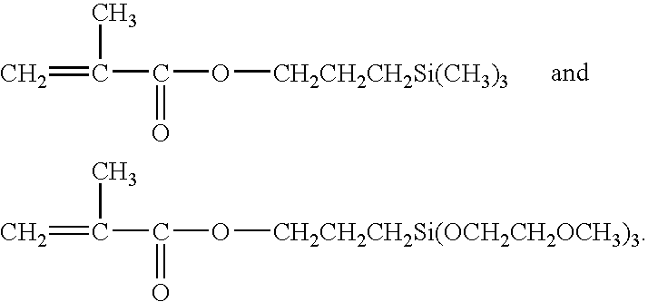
C=C(C(O[CH2CH2CH2Si(CH3)3])=O)C.C=C(C(O[CH2CH2CH2Si(OCH2CH2OCH3)3])=O)C
